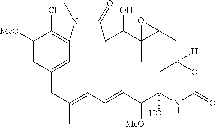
C1([MeO])=CC2=CC(=C1Cl)N(C)C(=O)CC(O)C1(C)C(CC3([H])OC(=O)NC(O)(C([MeO])C=CC=C(C)C2)C3)O1
